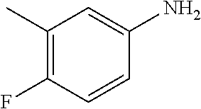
C1(C)=C(F)C=CC(N)=C1
